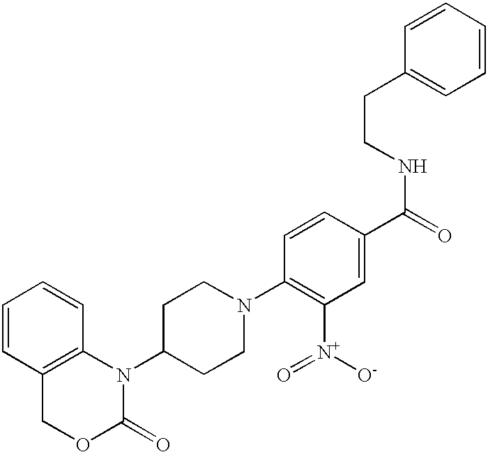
C1=CC2=C(C=C1)N(C1CCN(C3=C([N+](=O)[O-])C=C(C(NCCC4=CC=CC=C4)=O)C=C3)CC1)C(=O)OC2
